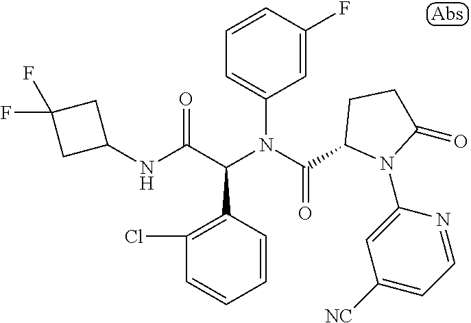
C1(NC(C(N(C(=O)C2N(C3=CC([NC])=CC=N3)C(=O)CC2)C2=CC=CC(F)=C2)C2=C(Cl)C=CC=C2)=O)CC(F)(F)C1
